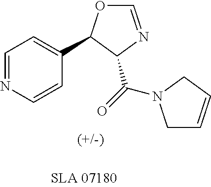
C1=NC=CC(C2OC=NC2C(=O)N2CC=CC2)=C1
